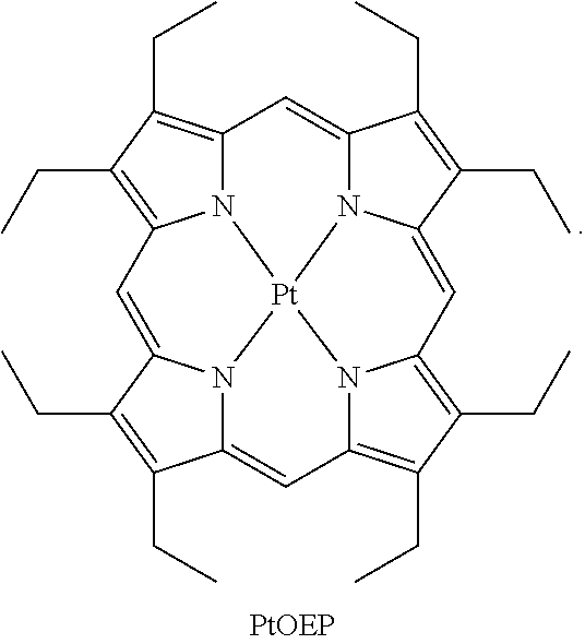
N12C3=C(CC)C(CC)=C1C=C1N4C(=CC5=C(CC)C(CC)=C6N5[Pt]24N2C(=C3)C(CC)=C(CC)C2=C6)C(CC)=C1CC
